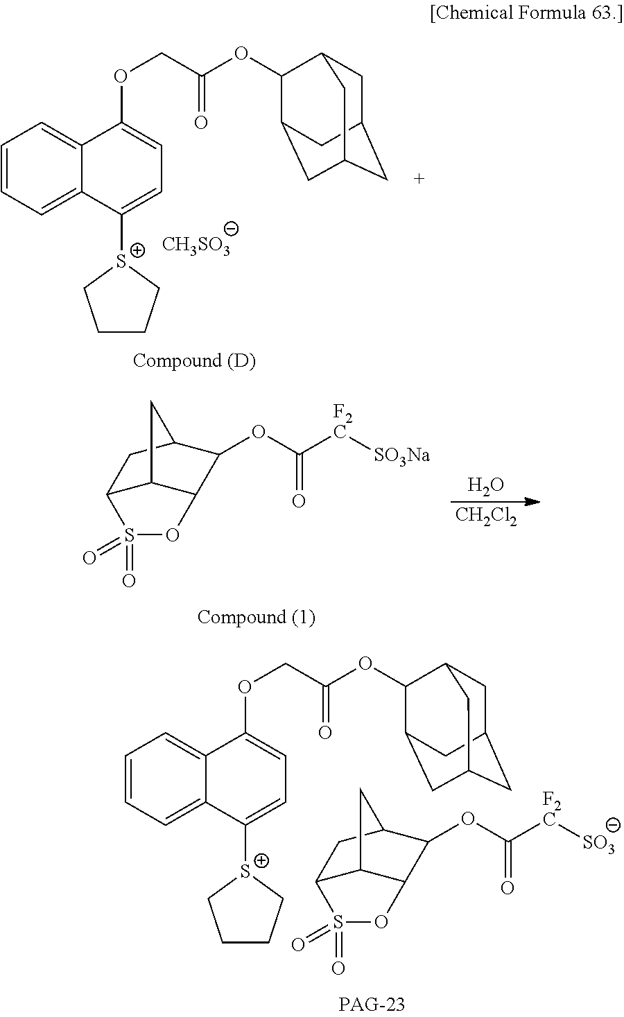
C12C3C(C(OC([F2C][SO3])=O)C(C1)C3)OS2(=O)=O.C1=CC=C2C(=C1)C(OCC(OC1C3CC4CC(CC1C4)C3)=O)=CC=C2[S+]1CCCC1.[CH3SO3].C1=CC=C2C(=C1)C(OCC(OC1C3CC4CC(CC1C4)C3)=O)=CC=C2[S+]1CCCC1.C12C3C(C(OC([F2C][SO3Na])=O)C(C1)C3)OS2(=O)=O.O.[CH2Cl2]
